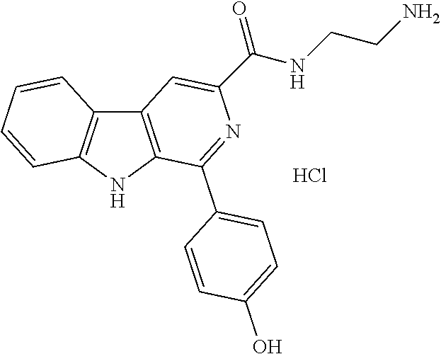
C12=C(NC3=C1C=CC=C3)C(C1=CC=C(O)C=C1)=NC(C(NCCN)=O)=C2.Cl
